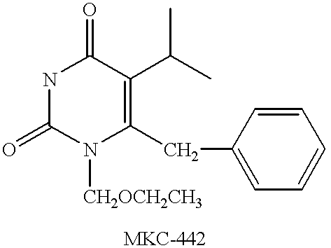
N1C(=O)N([CH2OCH2CH3])C(CC2=CC=CC=C2)=C(C(C)C)C1=O
